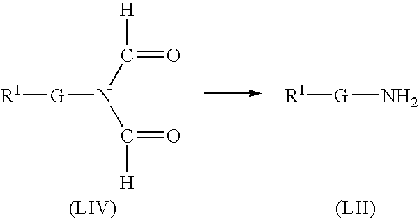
[(LII)].[R1][G]N.[(LIV)].[R1][G]N(C(=O)[H])C(=O)[H]
